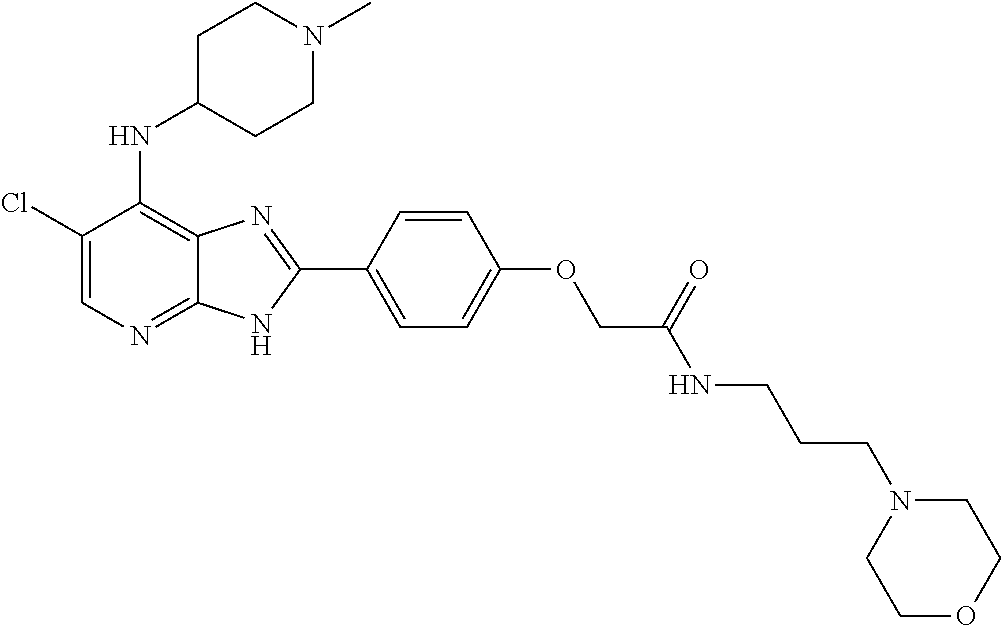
C1(Cl)=CN=C2C(=C1NC1CCN(C)CC1)N=C(C1=CC=C(OCC(NCCCN3CCOCC3)=O)C=C1)N2
